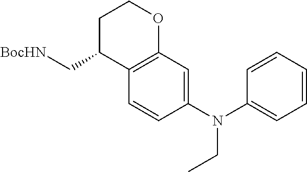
C1C(C[BocHN])C2=C(OC1)C=C(N(C1=CC=CC=C1)CC)C=C2
